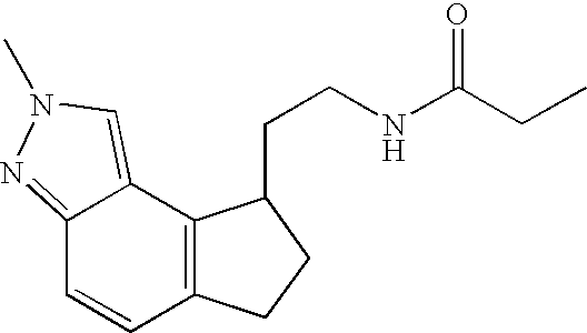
C1=CC2=C(C3=CN(C)N=C13)C(CCNC(CC)=O)CC2
